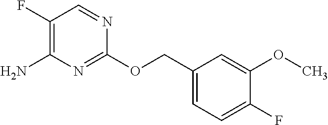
C1(F)=CC=C(COC2=NC(N)=C(F)C=N2)C=C1OC
